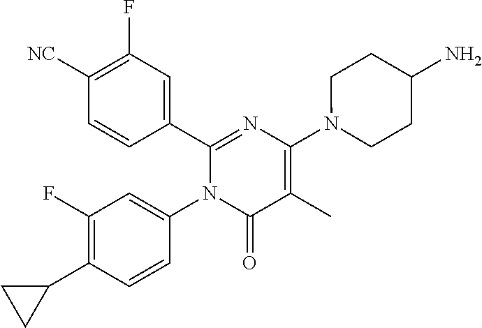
C1(C2=CC(F)=C([CN])C=C2)=NC(N2CCC(N)CC2)=C(C)C(=O)N1C1=CC(F)=C(C2CC2)C=C1
